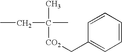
CC(C)(CC)[CO2]CC1=CC=CC=C1
